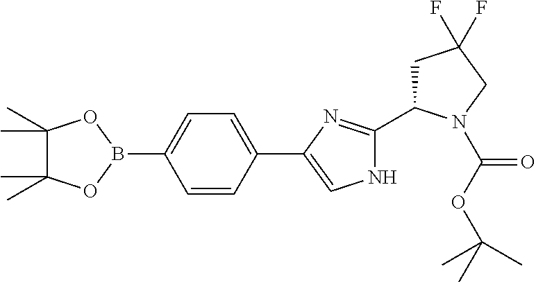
N1C(C2CC(F)(F)CN2C(OC(C)(C)C)=O)=NC(C2=CC=C(B3OC(C)(C)C(C)(C)O3)C=C2)=C1
